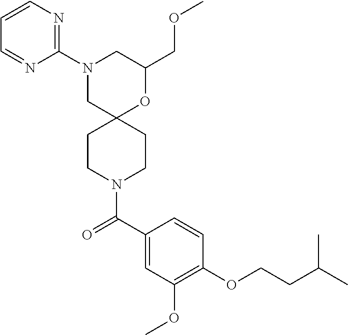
C1(COC)OC2(CN(C3=NC=CC=N3)C1)CCN(C(C1=CC(OC)=C(OCCC(C)C)C=C1)=O)CC2
